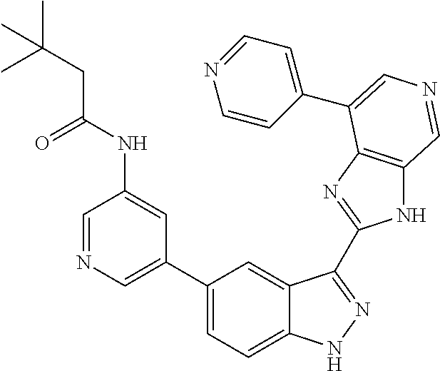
C1(C2=CN=CC(NC(CC(C)(C)C)=O)=C2)=CC=C2C(=C1)C(C1=NC3=C(N1)C=NC=C3C1=CC=NC=C1)=NN2
